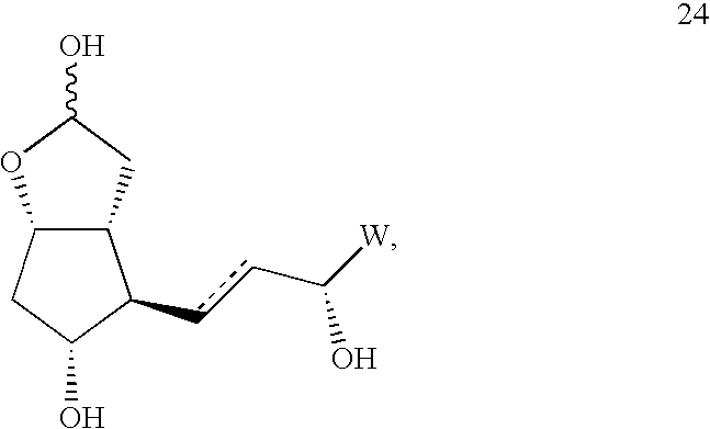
C12C(CC(O)O1)C(ccC(O)[W])C(O)C2
